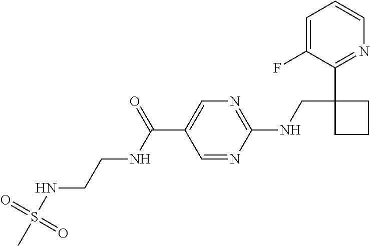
C1(NCC2(C3=NC=CC=C3F)CCC2)=NC=C(C(=O)NCCNS(C)(=O)=O)C=N1
